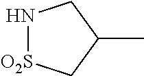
N1[O2S]CC(C)C1
